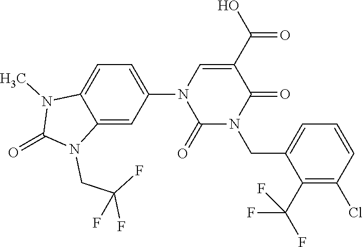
C1=C(N2C(=O)N(CC3=CC=CC(Cl)=C3C(F)(F)F)C(=O)C(C(O)=O)=C2)C=C2C(=C1)N(C)C(=O)N2CC(F)(F)F
